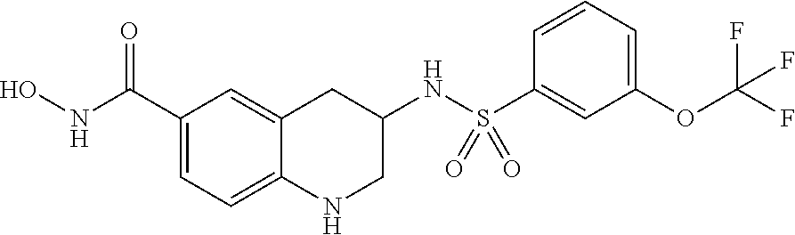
C1(C(NO)=O)=CC=C2C(=C1)CC(NS(C1=CC(OC(F)(F)F)=CC=C1)(=O)=O)CN2
